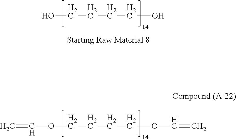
O(CCCCOC=C)C=C.OCCCCO
